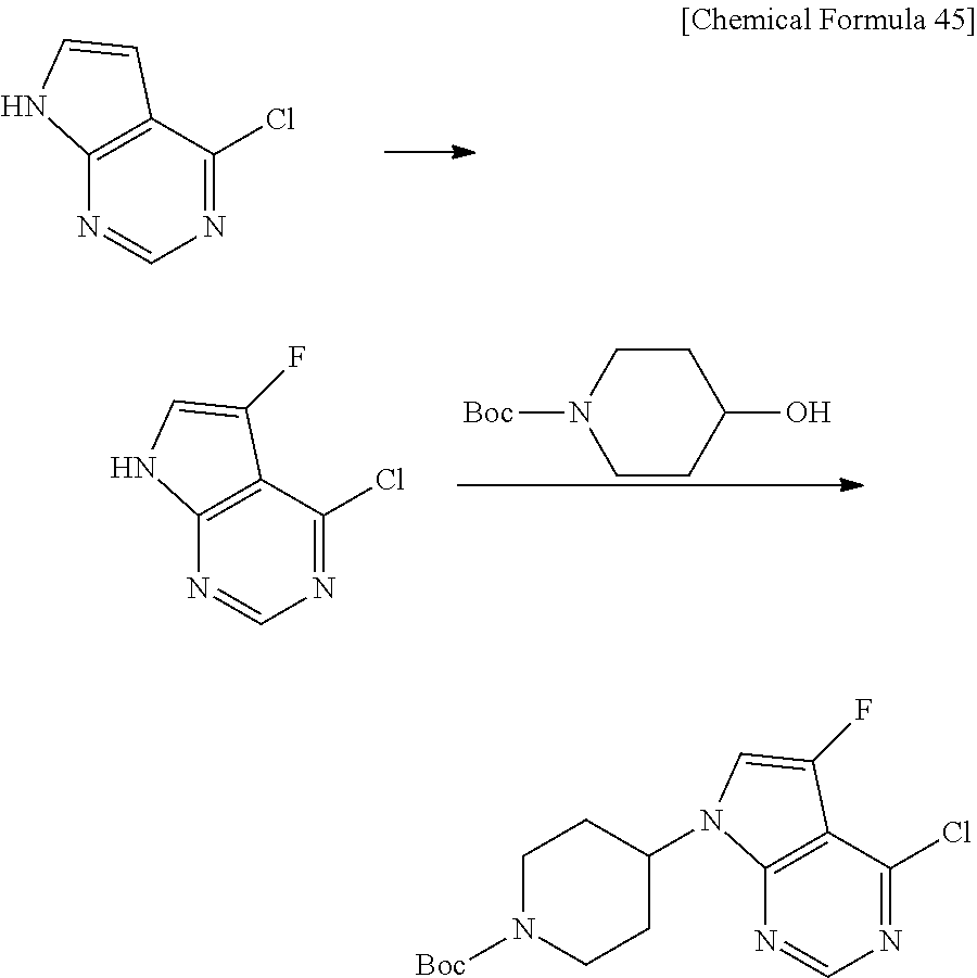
N1=C(Cl)C2=C(N=C1)NC=C2.C1CN([Boc])CCC1O.N1=C(Cl)C2=C(N=C1)NC=C2F.N1=C(Cl)C2=C(N=C1)N(C1CCN([Boc])CC1)C=C2F
